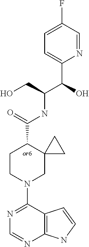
N1=C(N2CC3(C(C(=O)NC(C(C4=CC=C(F)C=N4)O)CO)CC2)CC3)C2=C(N=C1)NC=C2
